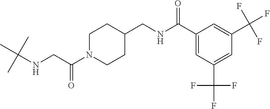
C1N(C(CNC(C)(C)C)=O)CCC(CNC(C2=CC(C(F)(F)F)=CC(C(F)(F)F)=C2)=O)C1
